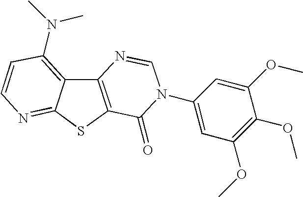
C12=C(SC3=NC=CC(N(C)C)=C13)C(=O)N(C1=CC(OC)=C(OC)C(OC)=C1)C=N2
